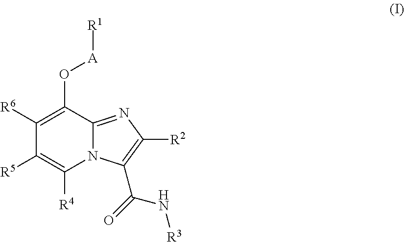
N12C(=NC([R2])=C1C(N[R3])=O)C(O[A][R1])=C([R6])C([R5])=C2[R4]
